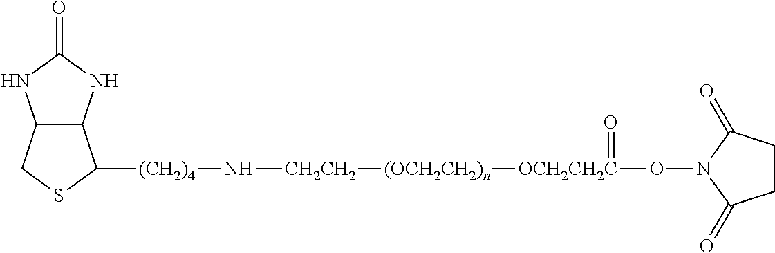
C12C(CSC1[(CH2)4]N[CH2CH2][(OCH2CH2)n][OCH2CH2C](ON1C(=O)CCC1=O)=O)NC(=O)N2
